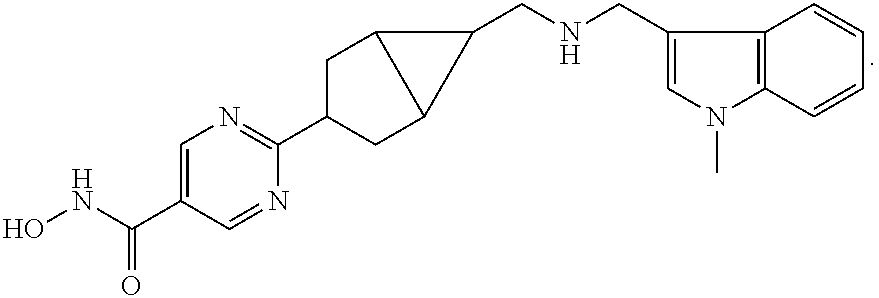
N(C(C1=CN=C(C2CC3C(C2)C3CNCC2=CN(C)C3=C2C=CC=C3)N=C1)=O)O
